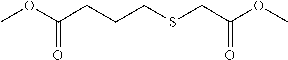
COC(CCCSCC(OC)=O)=O
